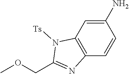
C1(N)=CC2=C(C=C1)N=C(COC)N2[Ts]
